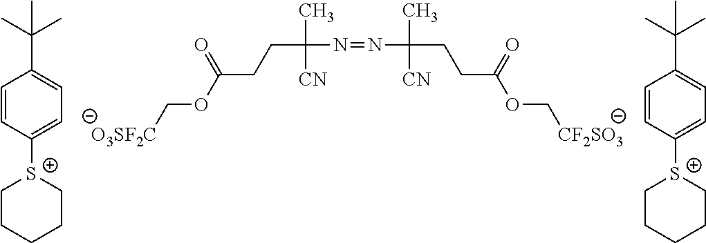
[O3SF2C]COC(CCC(N=NC(C)(CCC(OC[CF2SO3])=O)[CN])(C)[CN])=O.C1=CC([S+]2CCCCC2)=CC=C1C(C)(C)C.C1=CC([S+]2CCCCC2)=CC=C1C(C)(C)C
